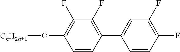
C1=CC(C2=CC(F)=C(F)C=C2)=C(F)C(F)=C1O[CnH2n+1]
